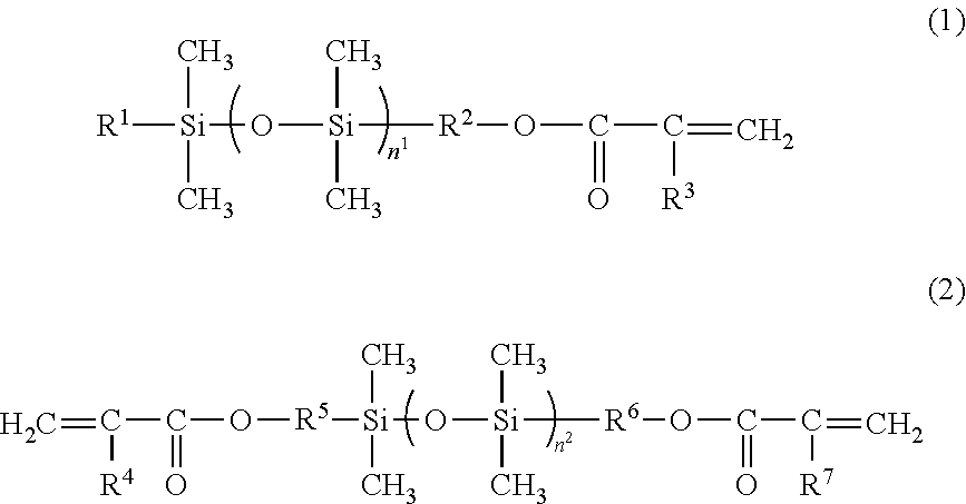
C=C(C(O[R5][Si](C)(O[Si](C)(C)[R6]OC(C(=C)[R7])=O)C)=O)[R4].[R1][Si](C)(O[Si](C)(C)[R2]OC(C(=C)[R3])=O)C
